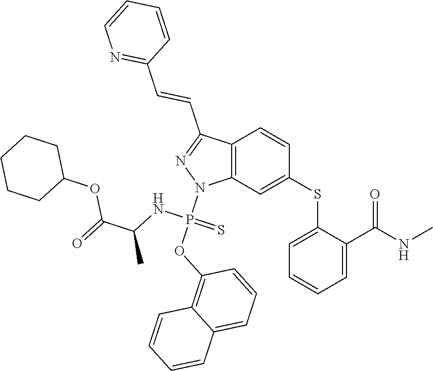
C1(SC2=CC3=C(C=C2)C(C=CC2=NC=CC=C2)=NN3P(OC2=C3C(=CC=C2)C=CC=C3)(NC(C)C(=O)OC2CCCCC2)=S)=CC=CC=C1C(NC)=O
